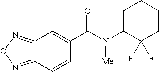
C1C(N([Me])C(=O)C2=CC3=NON=C3C=C2)C(F)(F)CCC1
